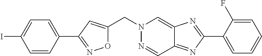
O1C(CN2N=CC3=NC(C4=CC=CC=C4F)=NC3=C2)=CC(C2=CC=C(I)C=C2)=N1
